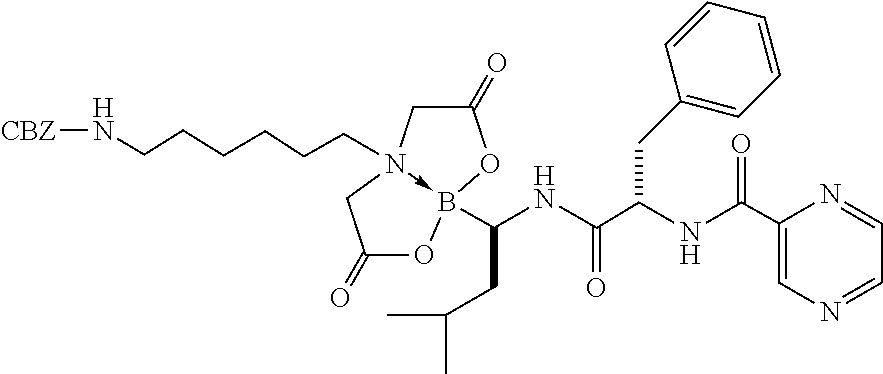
C1(=O)CN2(CCCCCCN[CBZ])->B(C(NC(C(NC(C3=CN=CC=N3)=O)CC3=CC=CC=C3)=O)CC(C)C)(O1)OC(=O)C2
